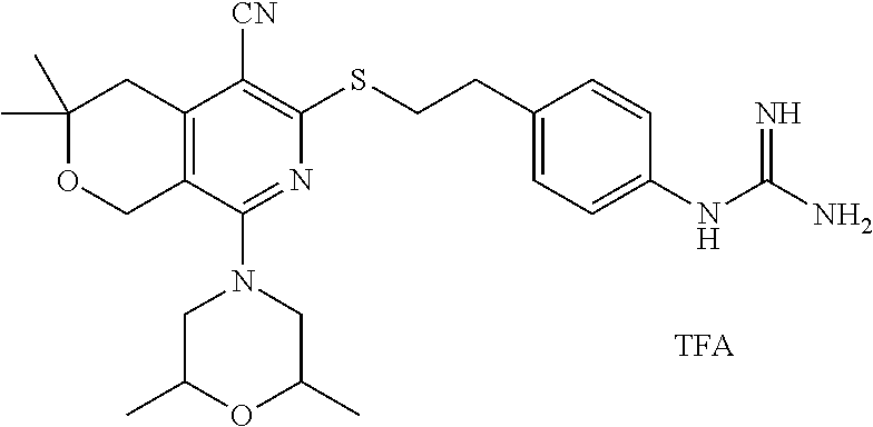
C1(C)(C)OCC2=C(C1)C([CN])=C(SCCC1=CC=C(NC(N)=N)C=C1)N=C2N1CC(C)OC(C)C1.[TFA]
